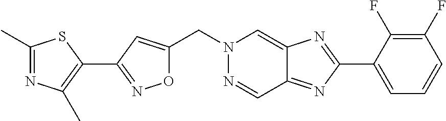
O1C(CN2N=CC3=NC(C4=CC=CC(F)=C4F)=NC3=C2)=CC(C2=C(C)N=C(C)S2)=N1
